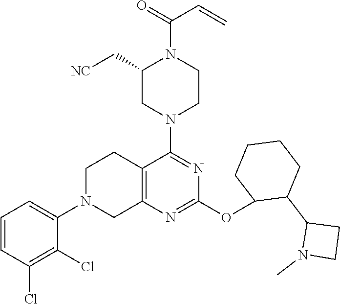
C1=CC(Cl)=C(Cl)C(N2CC3=C(CC2)C(N2CCN(C(=O)C=C)C(C[NC])C2)=NC(OC2C(C4N(C)CC4)CCCC2)=N3)=C1
